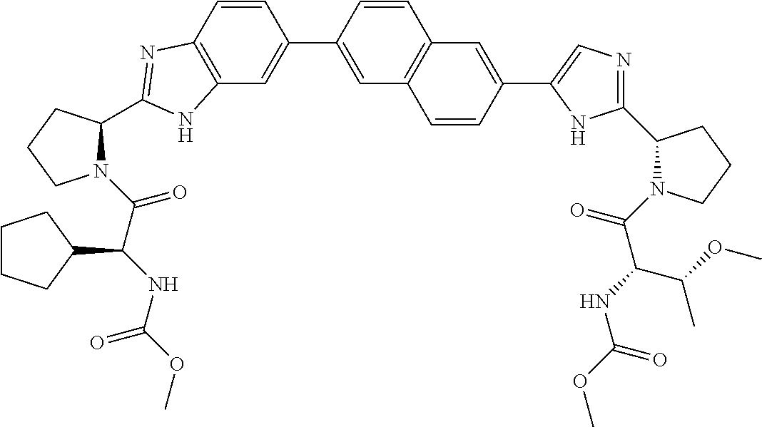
C1(C2=CC3=C(C=C2)N=C(C2N(C(C(NC(OC)=O)C4CCCC4)=O)CCC2)N3)=CC2=C(C=C1)C=C(C1=CN=C(C3N(C(C(NC(OC)=O)C(OC)C)=O)CCC3)N1)C=C2
